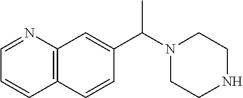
C12=C(N=CC=C1)C=C(C(N1CCNCC1)C)C=C2
